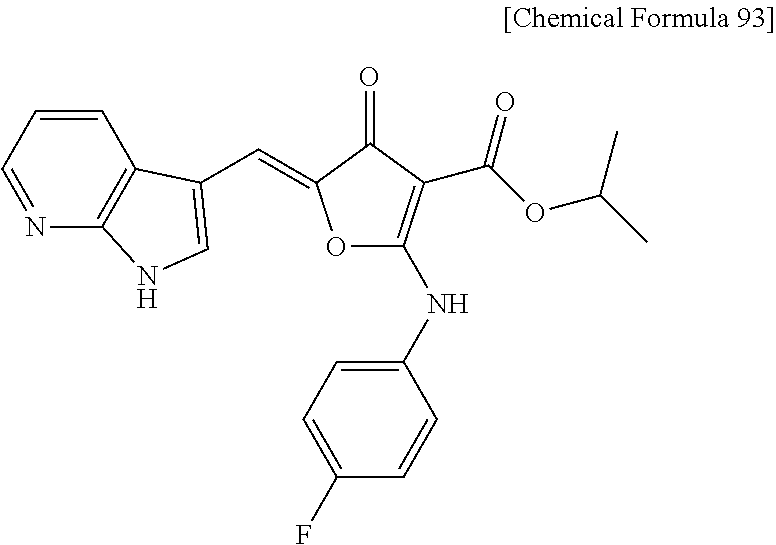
N1=CC=CC2=C1NC=C2C=C1OC(NC2=CC=C(F)C=C2)=C(C(OC(C)C)=O)C1=O
